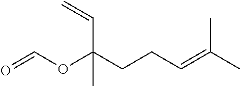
CC(=CCCC(OC=O)(C=C)C)C
